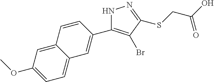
S(CC(O)=O)C1=NNC(C2=CC3=CC=C(OC)C=C3C=C2)=C1Br
